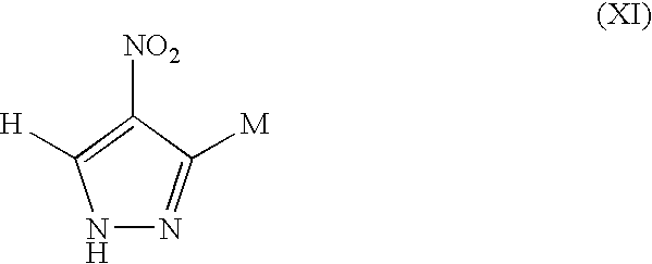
N1N=C([M])C([NO2])=C1[H]
